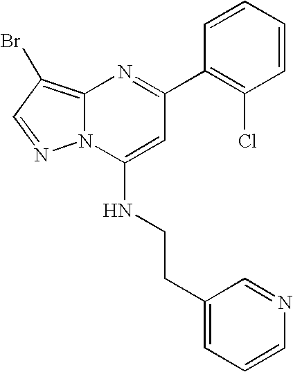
C1(C2=NC3=C(Br)C=NN3C(NCCC3=CC=CN=C3)=C2)=C(Cl)C=CC=C1
